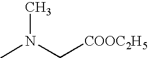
CN(C[COOC2H5])C
